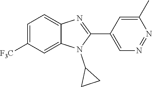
C1=C([F3C])C=C2C(=C1)N=C(C1=CN=NC(C)=C1)N2C1CC1
